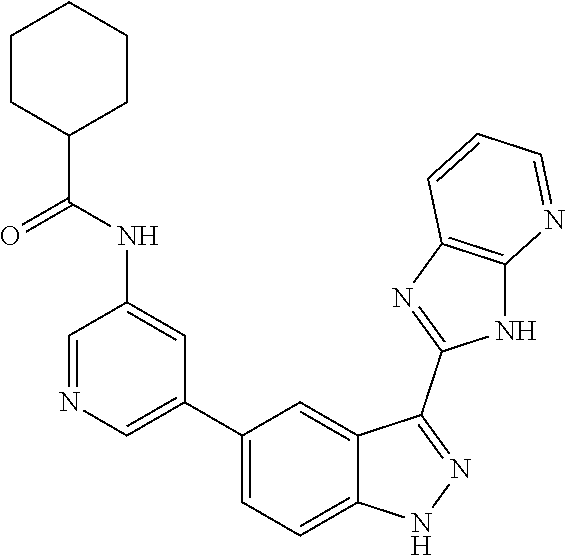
C1=NC=C(C2=CC=C3C(=C2)C(C2=NC4=C(N2)N=CC=C4)=NN3)C=C1NC(=O)C1CCCCC1
